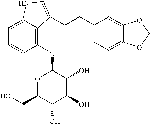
C1(OC2OC(CO)C(O)C(O)C2O)=C2C(=CC=C1)NC=C2CCC1=CC=C2C(=C1)OCO2
